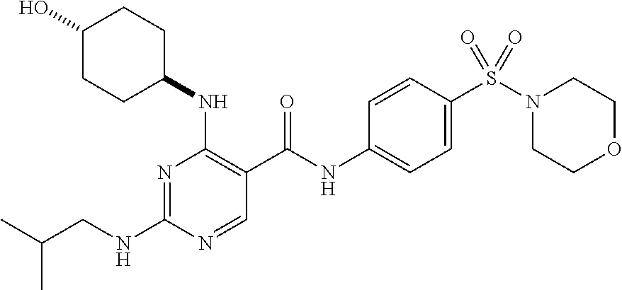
C(NC1=NC(NC2CCC(O)CC2)=C(C(NC2=CC=C(S(N3CCOCC3)(=O)=O)C=C2)=O)C=N1)C(C)C
